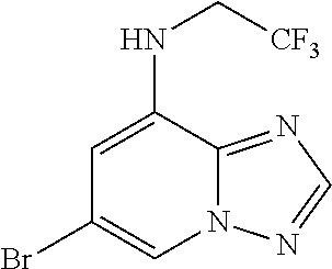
C1(NC[CF3])=CC(Br)=CN2C1=NC=N2
